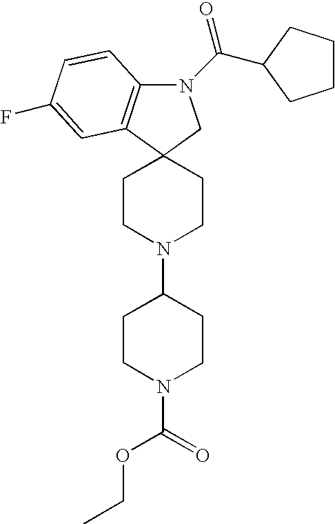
C12=C(C3(CN1C(=O)C1CCCC1)CCN(C1CCN(C(=O)OCC)CC1)CC3)C=C(F)C=C2
